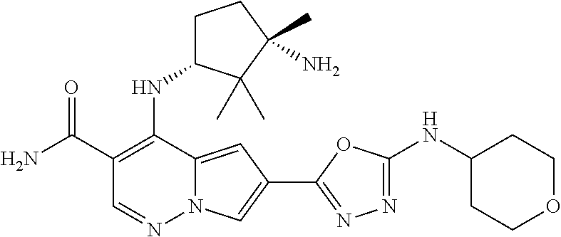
O=C(C1=C(NC2CCC(C)(N)C2(C)C)C2=CC(C3=NN=C(NC4CCOCC4)O3)=CN2N=C1)N
